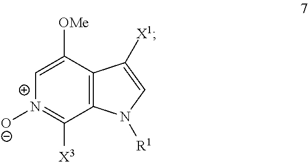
C12=C(C([OMe])=C[N+]([O-])=C1[X3])C([X1])=CN2[R1]
